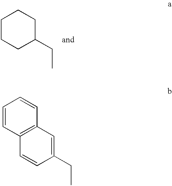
C1=CC2=C(C=C1)C=C(CC)C=C2.C1CCC(CC)CC1
